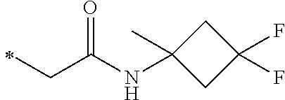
C(C)C(=O)NC1(C)CC(F)(F)C1
